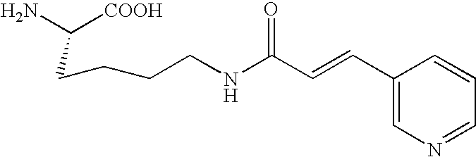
C(C([COOH])N)CCCNC(C=CC1=CN=CC=C1)=O
